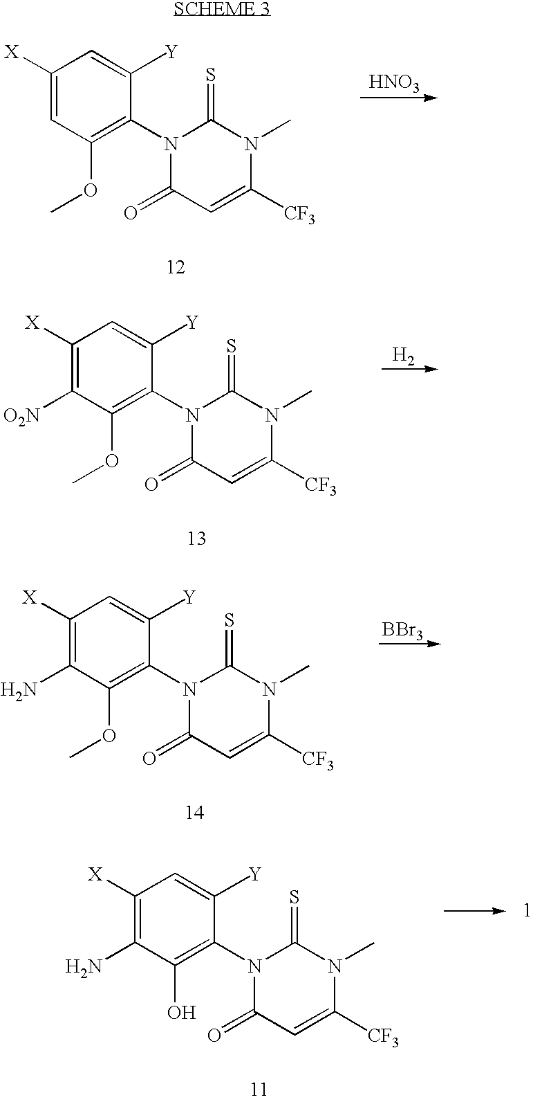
C1([X])=CC(OC)=C(N2C(=O)C=C([CF3])N(C)C2=S)C([Y])=C1.[HNO3].C1([X])=C([O2N])C(OC)=C(N2C(=O)C=C([CF3])N(C)C2=S)C([Y])=C1.[H2].C1([X])=C(N)C(OC)=C(N2C(=O)C=C([CF3])N(C)C2=S)C([Y])=C1.[BBr3].C1([X])=C(N)C(O)=C(N2C(=O)C=C([CF3])N(C)C2=S)C([Y])=C1
